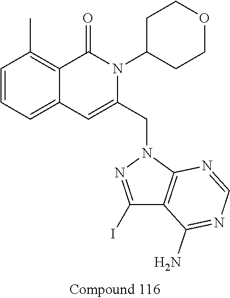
C1=CC=C2C(=C1C)C(=O)N(C1CCOCC1)C(CN1N=C(I)C3=C1N=CN=C3N)=C2
